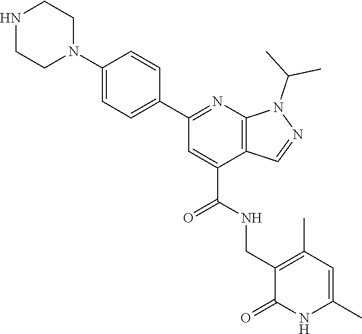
N1CCN(C2=CC=C(C3=NC4=C(C(C(NCC5=C(C)C=C(C)NC5=O)=O)=C3)C=NN4C(C)C)C=C2)CC1
